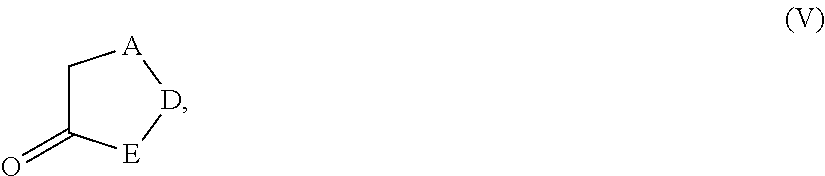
C1C(=O)[E][D][A]1
